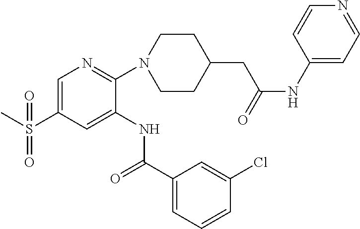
C1=C(S(C)(=O)=O)C=C(NC(C2=CC=CC(Cl)=C2)=O)C(N2CCC(CC(=O)NC3=CC=NC=C3)CC2)=N1
